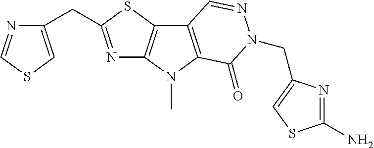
N1=C(CC2=CSC=N2)SC2=C1N(C)C1=C2C=NN(CC2=CSC(N)=N2)C1=O
